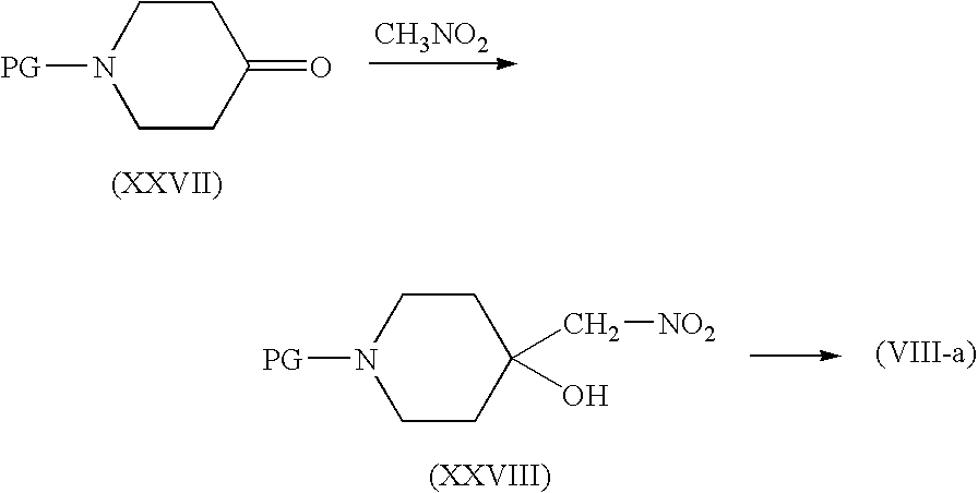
C1CN([PG])CCC1=O.[CH3NO2].C1CN([PG])CCC1(C[NO2])O
